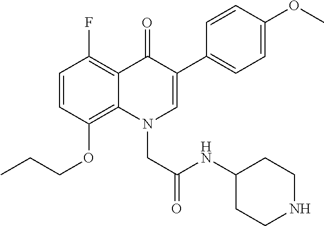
C1=CC(OCCC)=C2C(=C1F)C(=O)C(C1=CC=C(OC)C=C1)=CN2CC(=O)NC1CCNCC1
